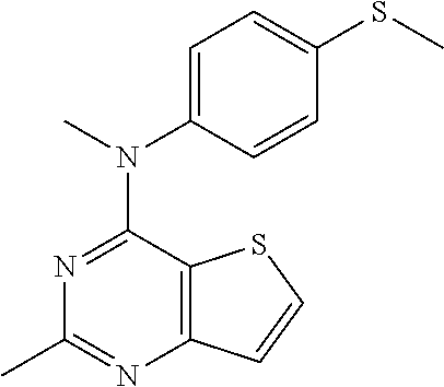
CN(C1=CC=C(SC)C=C1)C1=NC(C)=NC2=C1SC=C2
